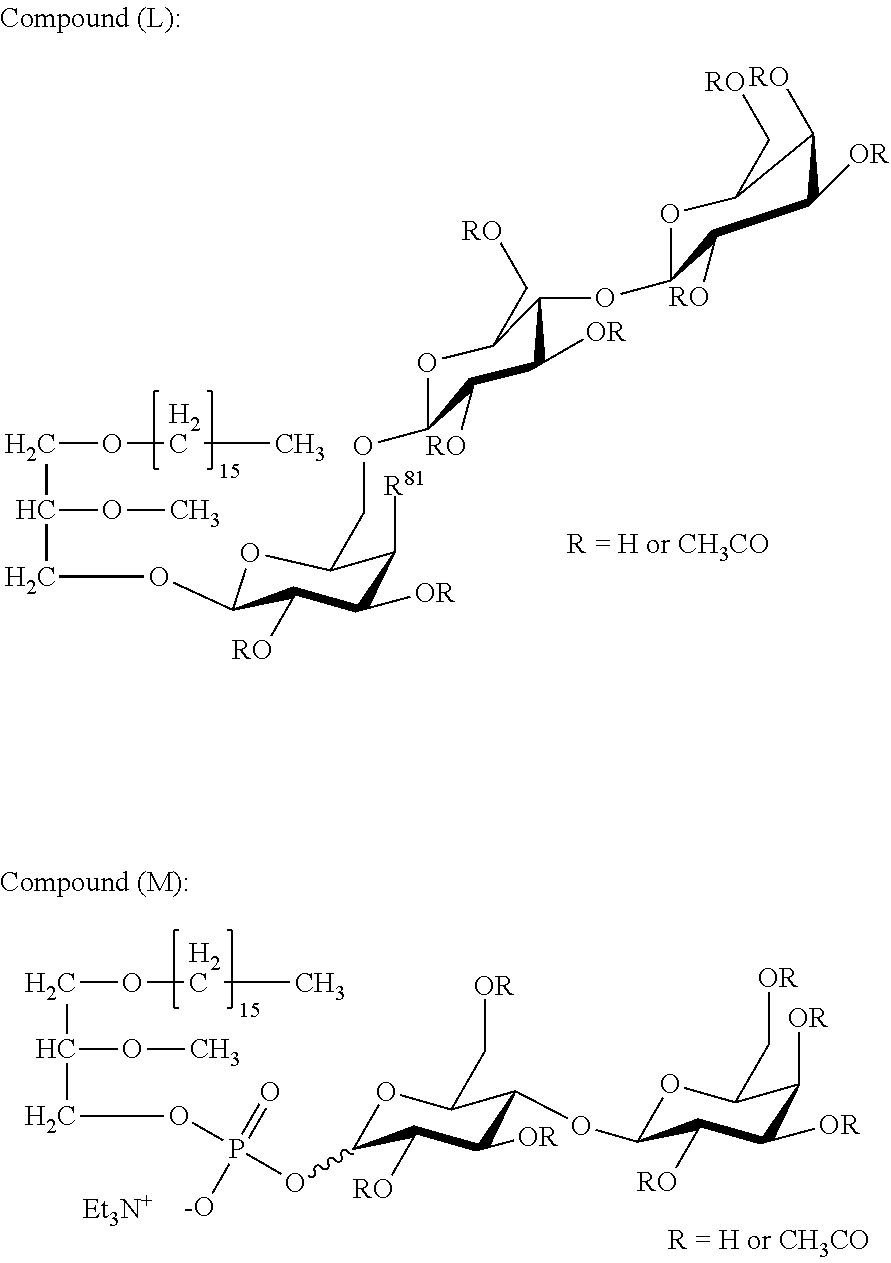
C(OCC)C(OC)COP(OC1OC(C[OR])C(OC2OC(C[OR])C([OR])C([OR])C2[RO])C([OR])C1[RO])(=O)[-O].C(OCC)C(OC)COC1OC(COC2OC(C[RO])C(OC3OC(C[RO])C([RO])C([OR])C3[RO])C([OR])C2[RO])C([R81])C([OR])C1[RO]
